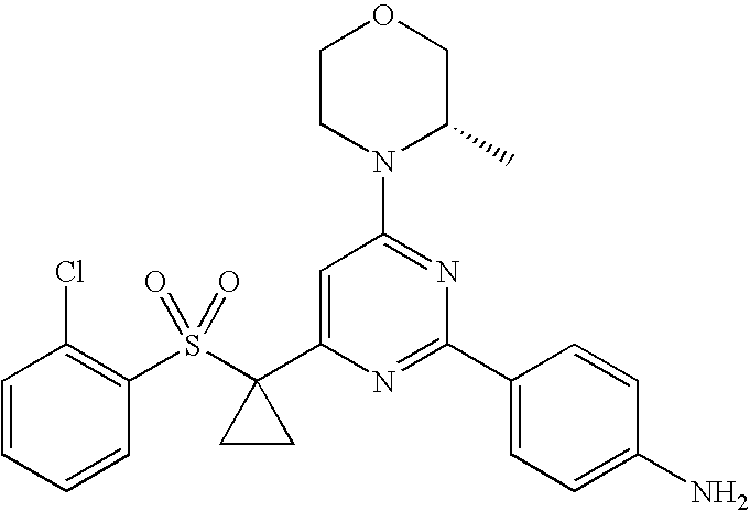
C1(S(C2(C3=CC(N4C(C)COCC4)=NC(C4=CC=C(N)C=C4)=N3)CC2)(=O)=O)=C(Cl)C=CC=C1
